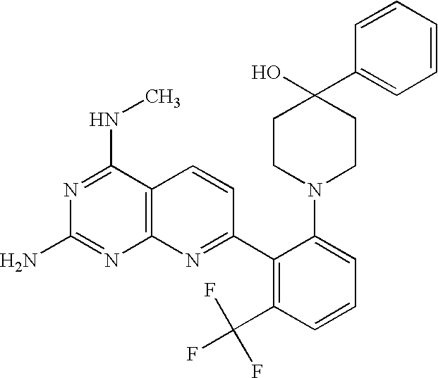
N1=C(NC)C2=C(N=C1N)N=C(C1=C(C(F)(F)F)C=CC=C1N1CCC(C3=CC=CC=C3)(O)CC1)C=C2
